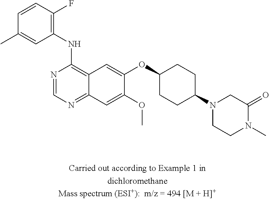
C1(NC2=C3C(=NC=N2)C=C(OC)C(OC2CCC(N4CCN(C)C(=O)C4)CC2)=C3)=C(F)C=CC(C)=C1
